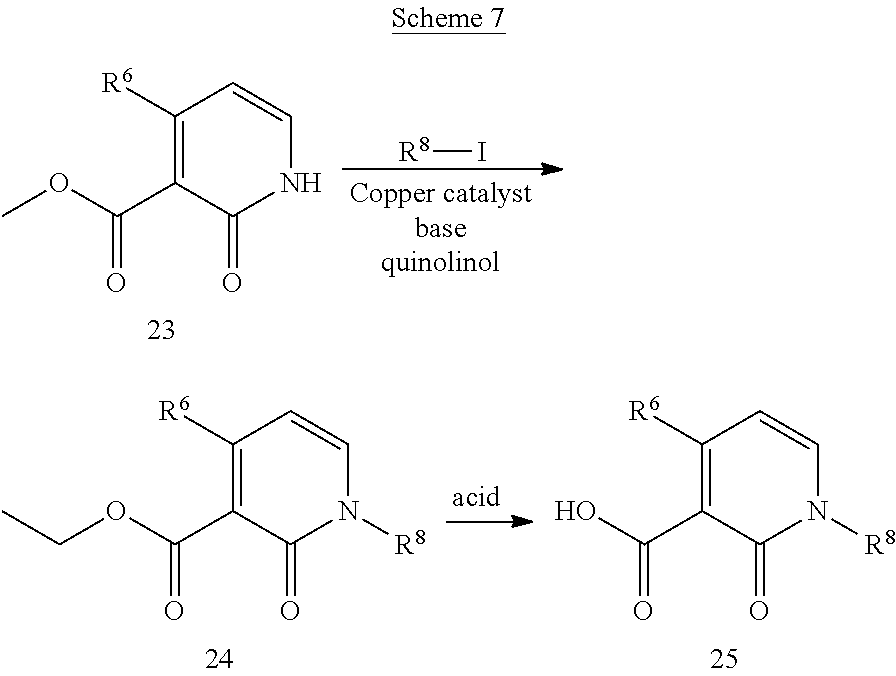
[R8]I.O(C(C1=C([R6])C=CNC1=O)=O)C.O(C(C1=C([R6])C=CN([R8])C1=O)=O)CC.OC(C1=C([R6])C=CN([R8])C1=O)=O
